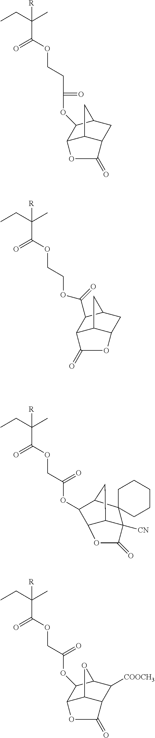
CCC(C)([R])C(=O)OCCC(OC1C2C3C(CC1C3)C(=O)O2)=O.CCC(C)([R])C(=O)OCCOC(=O)C1C2C3C(CC1C3)OC2=O.CCC(C)([R])C(=O)OCC(OC1C2C3(C4([CN])C(C1OC4=O)C2)CCCCC3)=O.CCC(C)([R])C(=O)OCC(=O)OC1C2C3C(C([COOCH3])C1O3)C(=O)O2
